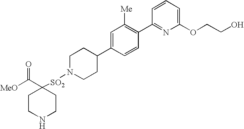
[MeO]C(C1([SO2]N2CCC(C3=CC([Me])=C(C4=NC(OCCO)=CC=C4)C=C3)CC2)CCNCC1)=O
